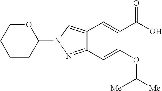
C12=NN(C3OCCCC3)C=C1C=C(C(O)=O)C(OC([Me])[Me])=C2
